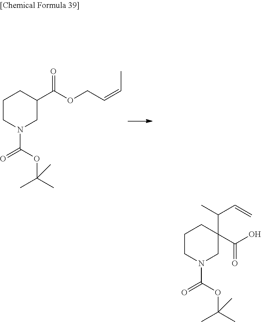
C1CN(C(=O)OC(C)(C)C)CC(C(=O)OCC=CC)C1.C1CN(C(=O)OC(C)(C)C)CC(C(O)=O)(C(C=C)C)C1
